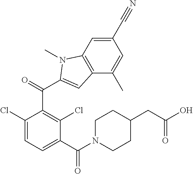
N1(C)C(C(C2=C(Cl)C(C(N3CCC(CC(O)=O)CC3)=O)=CC=C2Cl)=O)=CC2=C1C=C(C#N)C=C2C
